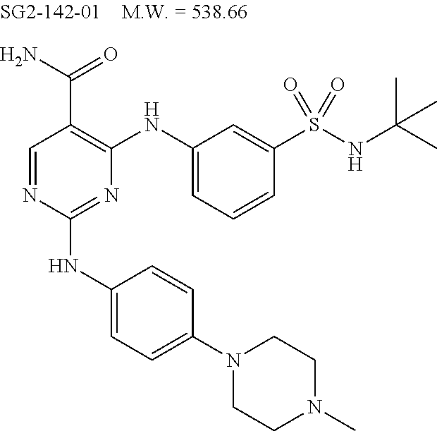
C1=NC(NC2=CC=C(N3CCN(C)CC3)C=C2)=NC(NC2=CC=CC(S(NC(C)(C)C)(=O)=O)=C2)=C1C(=O)N
